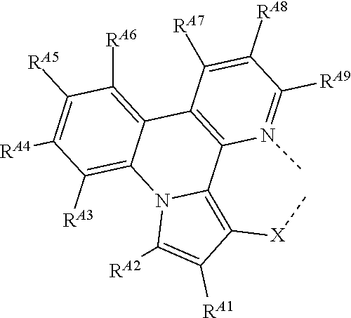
C1([RA9])=N(C)C2=C(C([RA7])=C1[RA8])C1=C([RA6])C([RA5])=C([RA4])C([RA3])=C1N1C([RA2])=C([RA1])C([X]C)=C21
